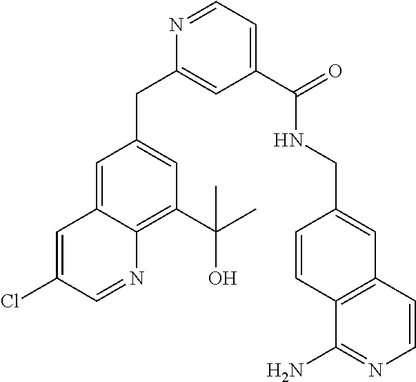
C1=NC(CC2=CC(C(O)(C)C)=C3C(=C2)C=C(Cl)C=N3)=CC(C(NCC2=CC3=C(C=C2)C(N)=NC=C3)=O)=C1
